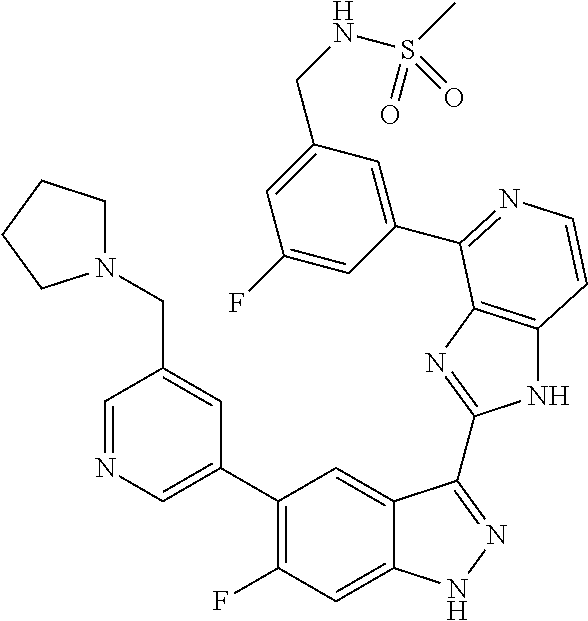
C1=C(C2=C(F)C=C3C(=C2)C(C2=NC4=C(N2)C=CN=C4C2=CC(CNS(C)(=O)=O)=CC(F)=C2)=NN3)C=C(CN2CCCC2)C=N1
